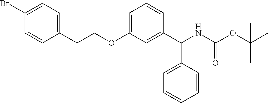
BrC1=CC=C(CCOC2=CC=CC(C(NC(OC(C)(C)C)=O)C3=CC=CC=C3)=C2)C=C1
